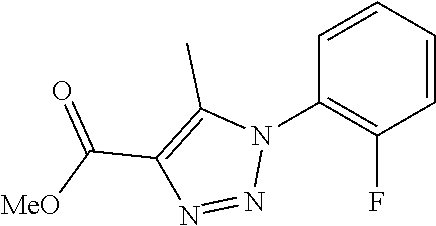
C1=CC=CC(F)=C1N1C(C)=C(C([MeO])=O)N=N1
